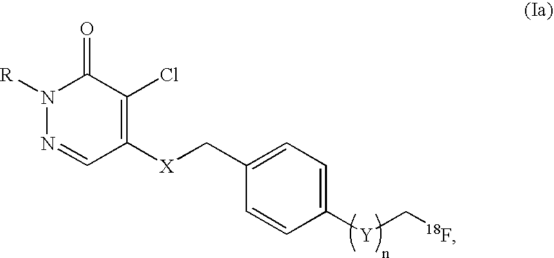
C1(=O)N([R])N=CC([X]CC2=CC=C([Y]C[18F])C=C2)=C1Cl
